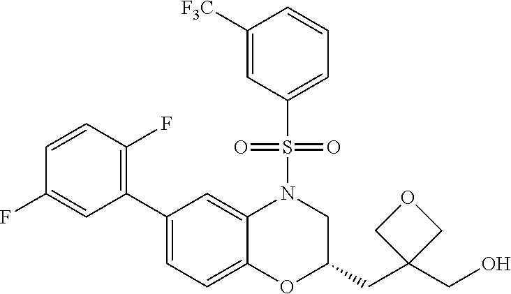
C1([F3C])=CC(S(=O)(=O)N2C3=CC(C4=C(F)C=CC(F)=C4)=CC=C3OC(CC3(CO)COC3)C2)=CC=C1
